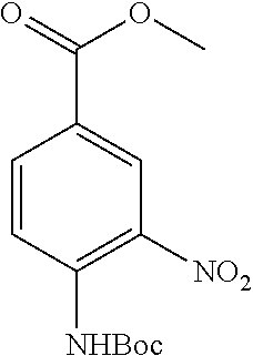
C1=CC([NHBoc])=C([NO2])C=C1C(OC)=O
